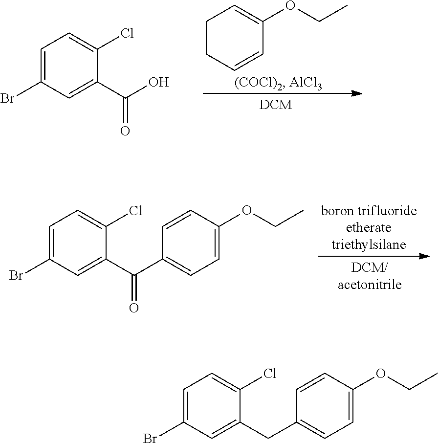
C1=C(Br)C=C(C(O)=O)C(Cl)=C1.C1CC=CC(OCC)=C1.C1=C(Br)C=C(C(C2=CC=C(OCC)C=C2)=O)C(Cl)=C1.C1=C(Br)C=C(CC2=CC=C(OCC)C=C2)C(Cl)=C1
